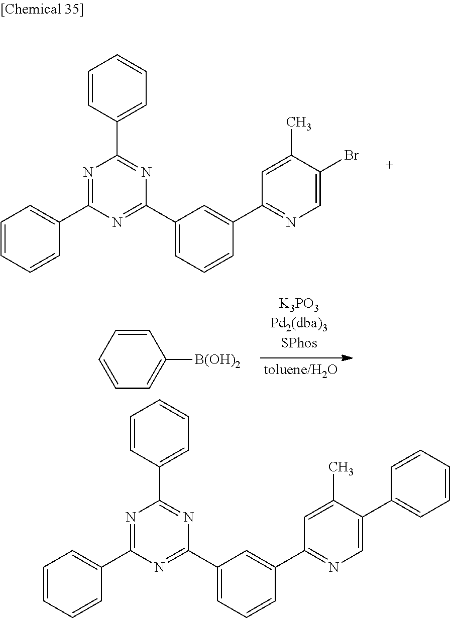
C1=CC=CC(C2=NC(C3=CC=CC=C3)=NC(C3=CC=CC(C4=NC=C(Br)C(C)=C4)=C3)=N2)=C1.C1=CC=CC=C1[B(OH)2].C1=CC=CC(C2=NC(C3=CC=CC=C3)=NC(C3=CC=CC(C4=NC=C(C5=CC=CC=C5)C(C)=C4)=C3)=N2)=C1
